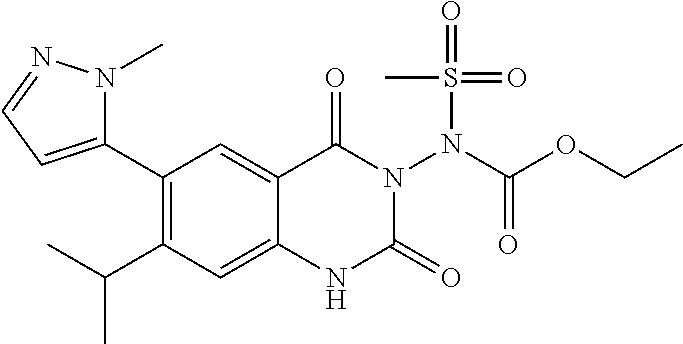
C1(C2=CC=NN2C)=C(C(C)C)C=C2C(=C1)C(=O)N(N(S(C)(=O)=O)C(=O)OCC)C(=O)N2
